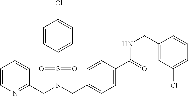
C(N(CC1=CC=C(C(=O)NCC2=CC(Cl)=CC=C2)C=C1)S(=O)(=O)C1=CC=C(Cl)C=C1)C1=NC=CC=C1
